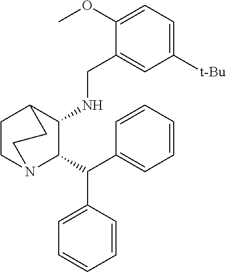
C1(OC)=CC=C([t-Bu])C=C1CNC1C2CCN(C1C(C1=CC=CC=C1)C1=CC=CC=C1)CC2
